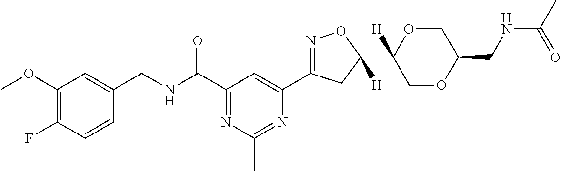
C1=CC(F)=C(OC)C=C1CNC(C1=NC(C)=NC(C2=NOC(C3([H])COC(CNC(C)=O)CO3)([H])C2)=C1)=O
